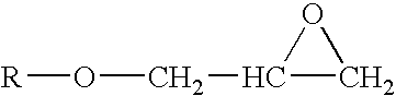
[R]OCC1CO1
